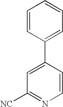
C1=CC(C2=CC([NC])=NC=C2)=CC=C1
